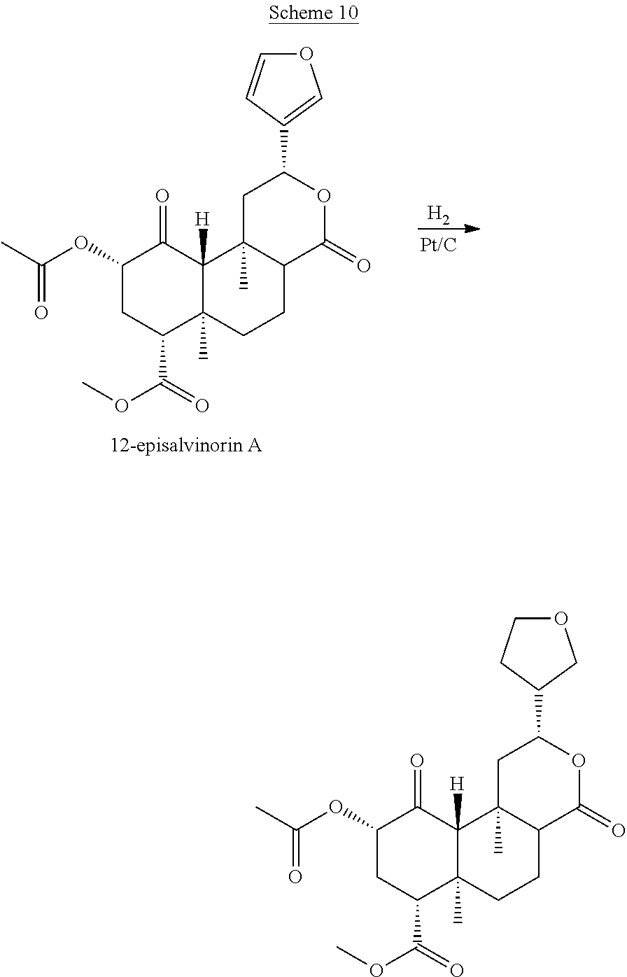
[H2].C1(OC(C)=O)CC(C(OC)=O)C2(C)C([H])(C1=O)C1(C)C(CC2)C(=O)OC(C2=COC=C2)C1.C1(OC(C)=O)CC(C(OC)=O)C2(C)C([H])(C1=O)C1(C)C(CC2)C(=O)OC(C2COCC2)C1
